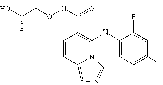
C1=CC2=CN=CN2C(NC2=CC=C(I)C=C2F)=C1C(NOCC(O)C)=O
